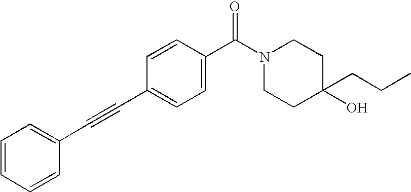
C1=CC=CC(C#CC2=CC=C(C(N3CCC(O)(CCC)CC3)=O)C=C2)=C1
